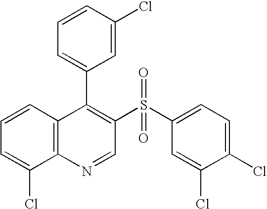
C12=C(C=CC=C1Cl)C(C1=CC=CC(Cl)=C1)=C(S(C1=CC=C(Cl)C(Cl)=C1)(=O)=O)C=N2
